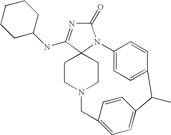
C1CN2CCC13N(C(=O)N=C3NC1CCCCC1)C1=CC=C(C=C1)C(C)C1=CC=C(C2)C=C1
